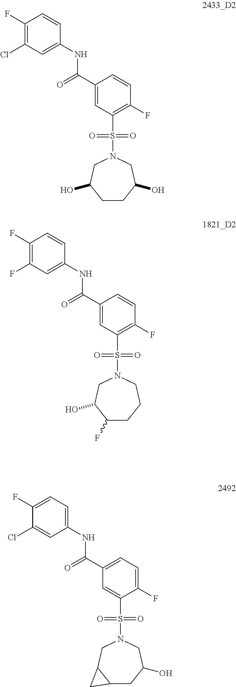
C1(F)=C(Cl)C=C(NC(C2=CC(S(N3CC(O)CCC(O)C3)(=O)=O)=C(F)C=C2)=O)C=C1.C1(F)=CC=C(NC(C2=CC=C(F)C(S(N3CC4C(CC(O)C3)C4)(=O)=O)=C2)=O)C=C1Cl.C1(F)=C(F)C=C(NC(C2=CC(S(N3CC(O)C(F)CCC3)(=O)=O)=C(F)C=C2)=O)C=C1
